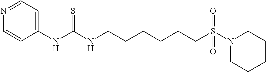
N1=CC=C(NC(=S)NCCCCCCS(=O)(N2CCCCC2)=O)C=C1
